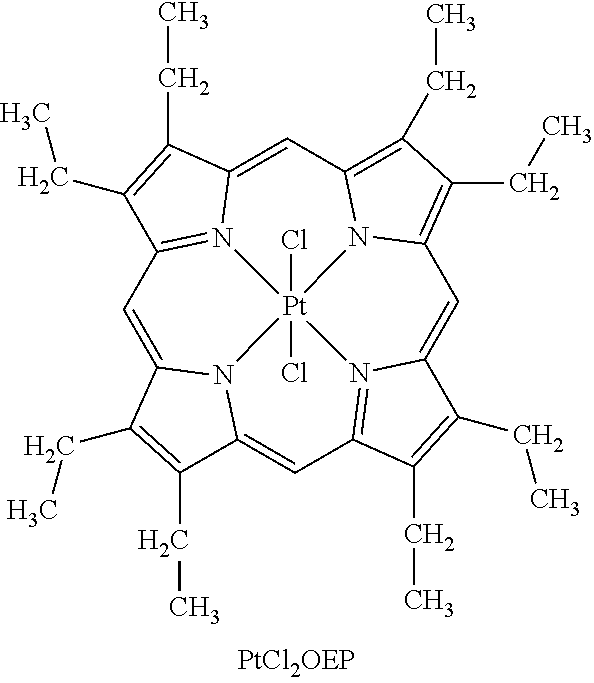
C1=C2N3=C(C=C4N5C(=CC6=N7C(=CC8=C(CC)C(CC)=C1N8[Pt]753(Cl)Cl)C(CC)=C6CC)C(CC)=C4CC)C(CC)=C2CC
